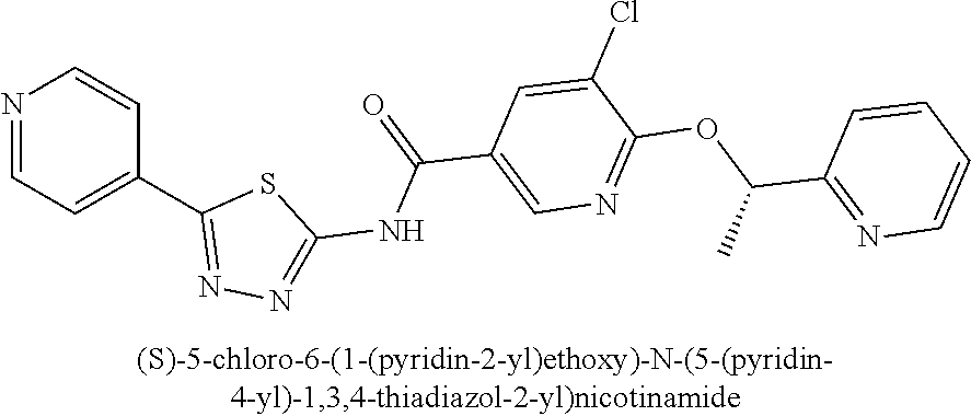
N1=CC=C(C2=NN=C(NC(=O)C3=CN=C(OC(C4=NC=CC=C4)C)C(Cl)=C3)S2)C=C1
